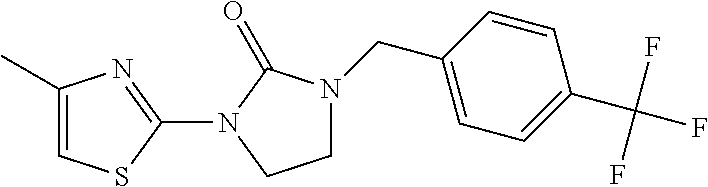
C1=C(C)N=C(N2C(=O)N(CC3=CC=C(C(F)(F)F)C=C3)CC2)S1
